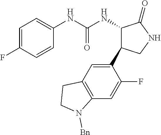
C1=C(F)C=CC(NC(NC2C(C3=CC4=C(C=C3F)N([Bn])CC4)CNC2=O)=O)=C1
